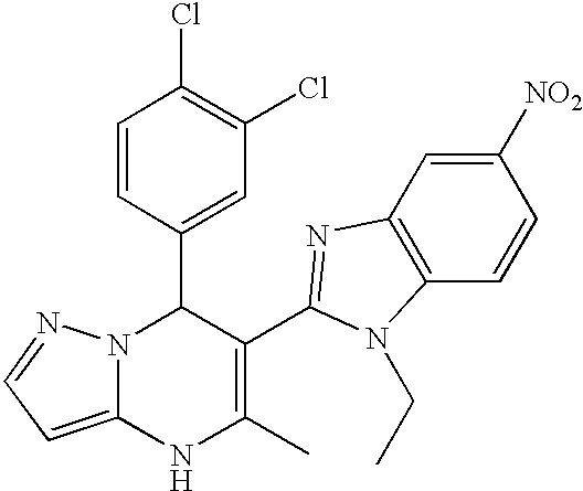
C1=CC(C2N3C(=CC=N3)NC(C)=C2C2=NC3=C(C=CC([NO2])=C3)N2CC)=CC(Cl)=C1Cl
